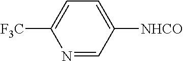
C1=C([NHCO])C=NC([F3C])=C1
